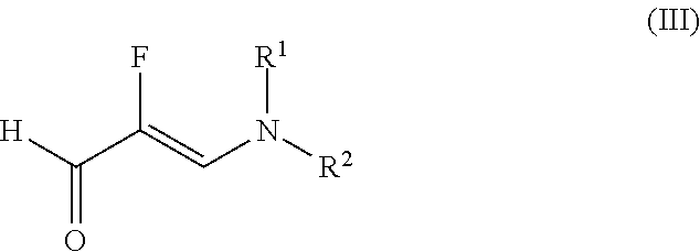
[H]C(C(F)=CN([R1])[R2])=O
